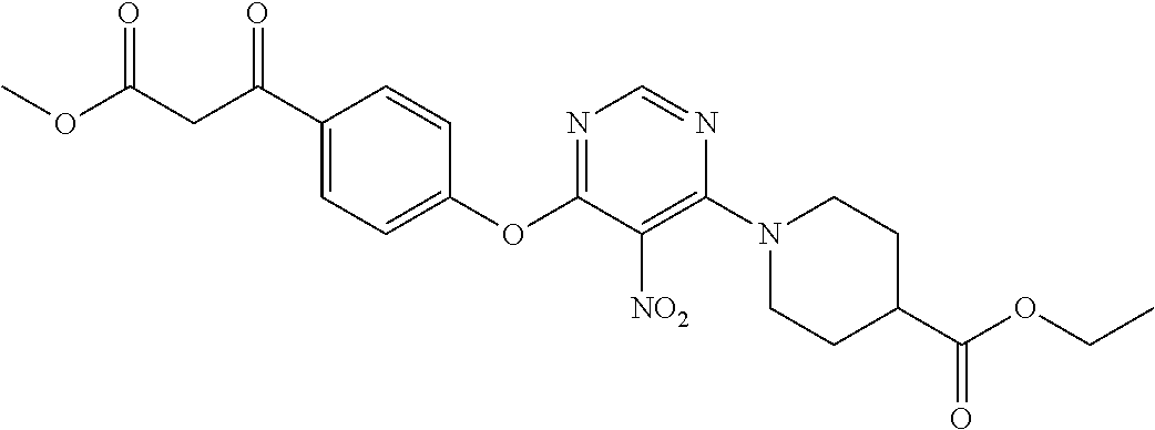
C1(C(CC(OC)=O)=O)=CC=C(OC2=NC=NC(N3CCC(C(OCC)=O)CC3)=C2[NO2])C=C1
